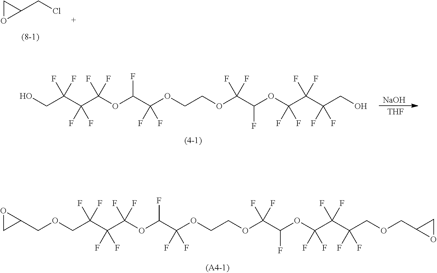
C1(CCl)CO1.OCC(C(C(OC(C(OCCOC(C(OC(C(C(CO)(F)F)(F)F)(F)F)F)(F)F)(F)F)F)(F)F)(F)F)(F)F.[THF].[NaOH].O(CC(C(C(OC(C(OCCOC(C(OC(C(C(COCC1OC1)(F)F)(F)F)(F)F)F)(F)F)(F)F)F)(F)F)(F)F)(F)F)CC1OC1
